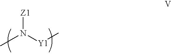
CN([Y1]C)[Z1]
